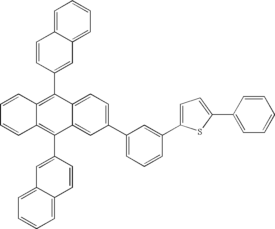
C12=CC=C(C3=CC=CC(C4=CC=C(C5=CC=CC=C5)S4)=C3)C=C1C(C1=CC3=CC=CC=C3C=C1)=C1C(=C2C2=CC3=CC=CC=C3C=C2)C=CC=C1
